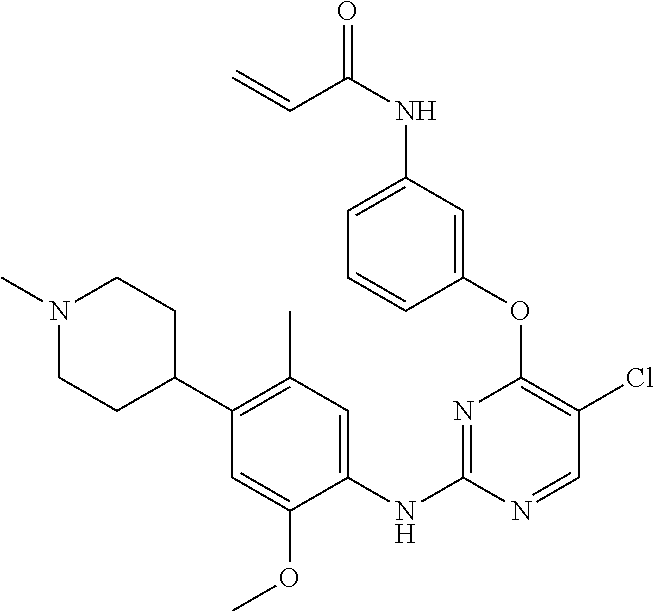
C1(OC2=C(Cl)C=NC(NC3=CC(C)=C(C4CCN(C)CC4)C=C3OC)=N2)=CC(NC(=O)C=C)=CC=C1
